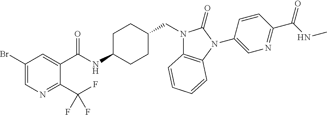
C1(Br)=CN=C(C(F)(F)F)C(C(NC2CCC(CN3C4=C(N(C5=CN=C(C(NC)=O)C=C5)C3=O)C=CC=C4)CC2)=O)=C1
